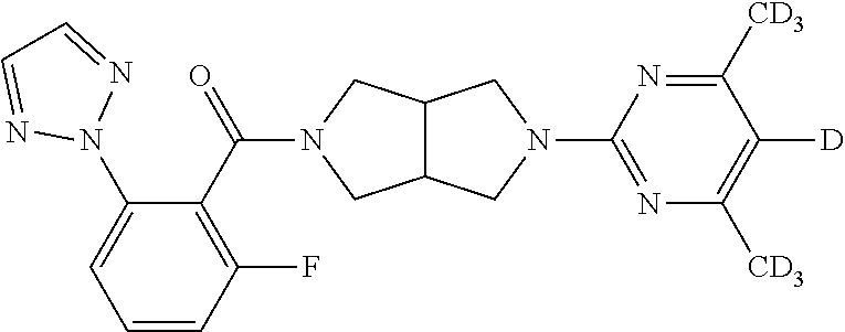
C12C(CN(C(C3=C(F)C=CC=C3N3N=CC=N3)=O)C1)CN(C1=NC([CD3])=C([D])C([CD3])=N1)C2
